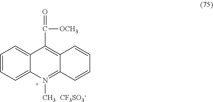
C1=CC=C2C(=C1)C(C(=O)[OCH3])=C1C(=N2C)C=CC=C1.[CF3SO3-]
